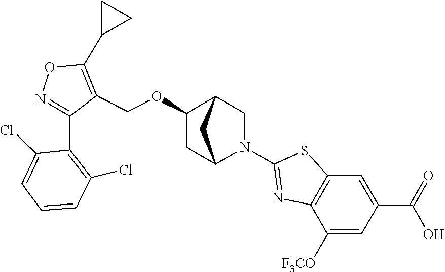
N1=C(C2=C(Cl)C=CC=C2Cl)C(COC2CC3N(C4=NC5=C(C=C(C(=O)O)C=C5[F3CO])S4)CC2C3)=C(C2CC2)O1
